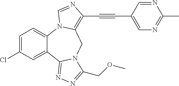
C1=C(Cl)C=C2C(=C1)N1C(=C(C#CC3=CN=C(C)N=C3)N=C1)CN1C2=NN=C1COC
